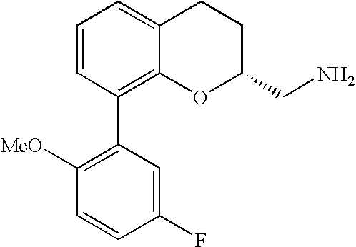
C1=CC(C2=C([MeO])C=CC(F)=C2)=C2C(=C1)CCC(CN)O2
